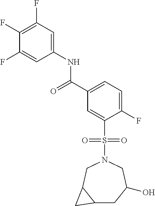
C1(F)=C(F)C=C(NC(C2=CC=C(F)C(S(N3CC4C(CC(O)C3)C4)(=O)=O)=C2)=O)C=C1F
